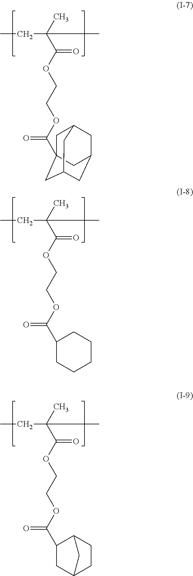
C(C12CC3CC(CC(C1)C3)C2)(OCCOC(C(CC)(C)C)=O)=O.C(C1CCCCC1)(OCCOC(C(CC)(C)C)=O)=O.C(OCCOC(C(CC)(C)C)=O)(=O)C1CC2CCC1C2
